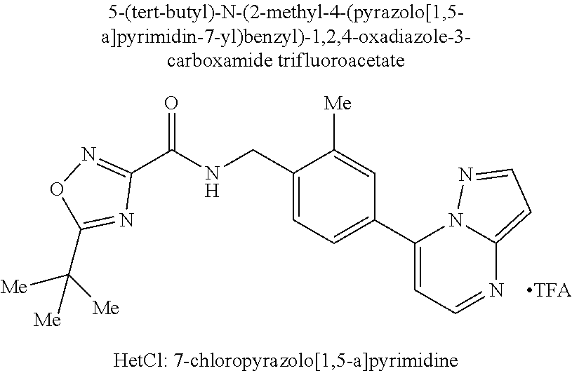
C1(CNC(C2=NOC(C([Me])([Me])[Me])=N2)=O)=CC=C(C2=CC=NC3=CC=NN23)C=C1[Me]
